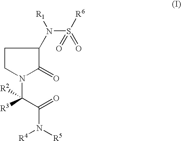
C1CN(C(C(N([R4])[R5])=O)([R2])[R3])C(=O)C1N([R1])S([R6])(=O)=O
